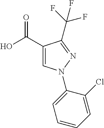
C(F)(F)(F)C1=NN(C2=CC=CC=C2Cl)C=C1C(O)=O
